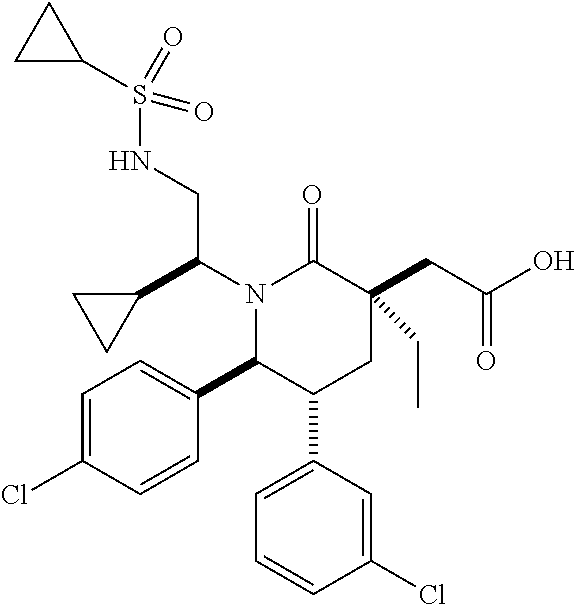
N1(C(C2CC2)CNS(C2CC2)(=O)=O)C(C2=CC=C(Cl)C=C2)C(C2=CC=CC(Cl)=C2)CC(CC(=O)O)(CC)C1=O
